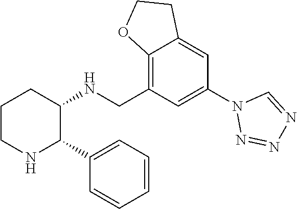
C12=C(CNC3CCCNC3C3=CC=CC=C3)C=C(N3N=NN=C3)C=C1CCO2
